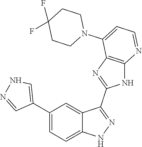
C1(C2=CC=C3C(=C2)C(C2=NC4=C(N2)N=CC=C4N2CCC(F)(F)CC2)=NN3)=CNN=C1
